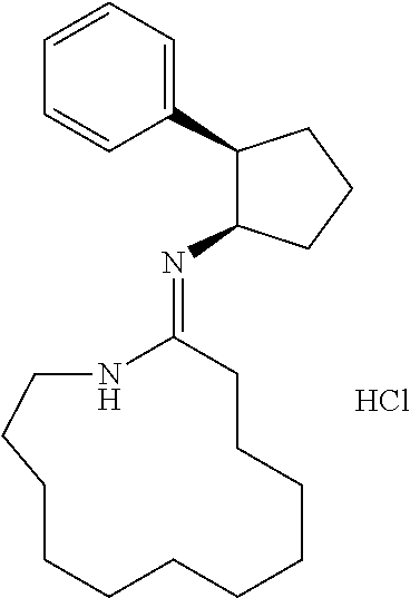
C1(C2C(N=C3CCCCCCCCCCCN3)CCC2)=CC=CC=C1.Cl
